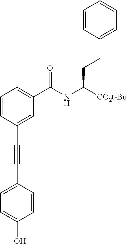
C1=CC(C#CC2=CC=C(O)C=C2)=CC(C(NC([CO2t-Bu])CCC2=CC=CC=C2)=O)=C1
